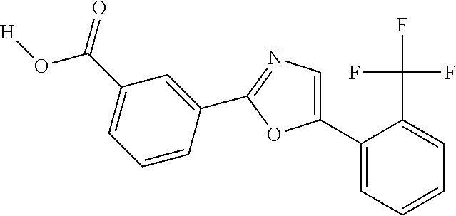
[H]OC(=O)C1=CC=CC(C2=NC=C(C3=CC=CC=C3C(F)(F)F)O2)=C1
